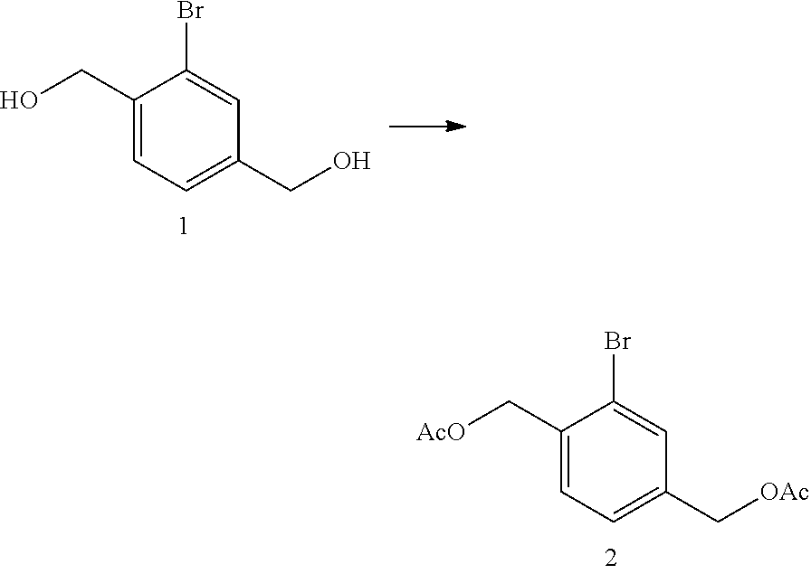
C1(CO)=CC=C(CO)C=C1Br.C1(C[AcO])=CC=C(C[OAc])C=C1Br
